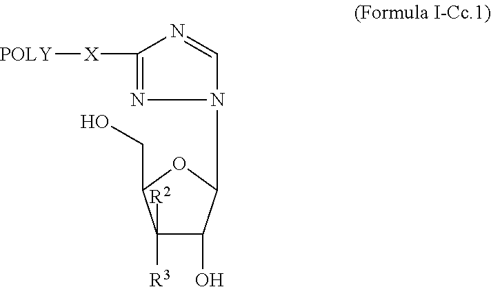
C1([R3])([R2])C(O)C(N2C=NC([X][POLY])=N2)OC1CO
